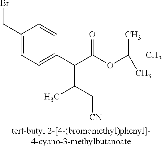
C1(CBr)=CC=C(C(C(OC(C)(C)C)=O)C(C[CN])C)C=C1
